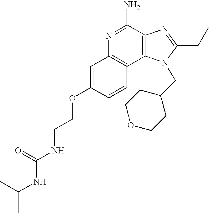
C1=C(OCCNC(NC(C)C)=O)C=CC2=C1N=C(N)C1=C2N(CC2CCOCC2)C(CC)=N1
